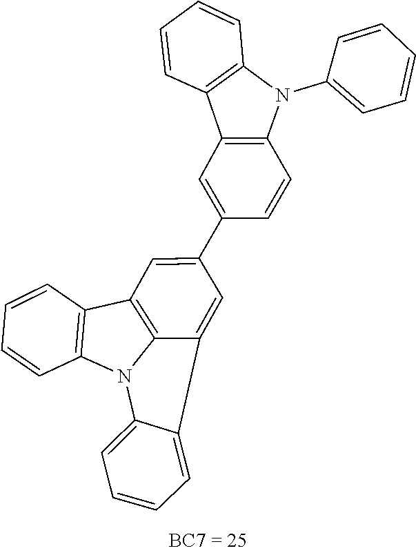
C1=CC2=C(C=C1)C1=C3C(=CC(C4=CC5=C(N(C6=CC=CC=C6)C6=C5C=CC=C6)C=C4)=C1)C1=CC=CC=C1N23
